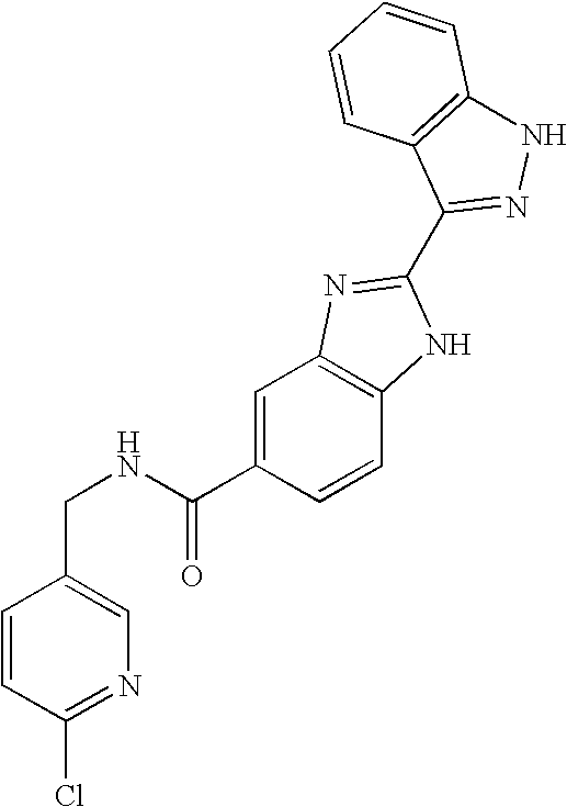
C1(CNC(C2=CC3=C(C=C2)NC(C2=NNC4=C2C=CC=C4)=N3)=O)=CN=C(Cl)C=C1
